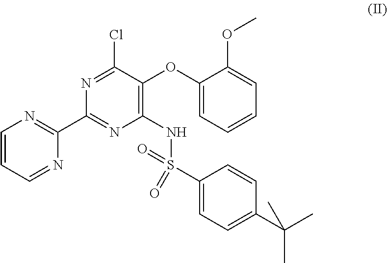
C1=CC=NC(C2=NC(NS(C3=CC=C(C(C)(C)C)C=C3)(=O)=O)=C(OC3=CC=CC=C3OC)C(Cl)=N2)=N1
